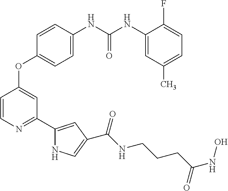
C1=C(NC(NC2=CC(C)=CC=C2F)=O)C=CC(OC2=CC(C3=CC(C(NCCCC(=O)NO)=O)=CN3)=NC=C2)=C1
